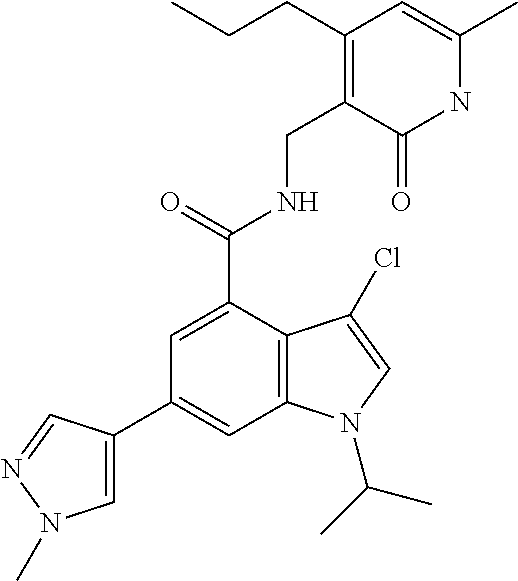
C1=C(C(NCC2=C(CCC)C=C(C)NC2=O)=O)C2=C(C=C1C1=CN(C)N=C1)N(C(C)C)C=C2Cl
